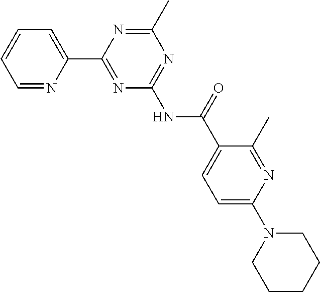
C1=NC(C2=NC(NC(C3=CC=C(N4CCCCC4)N=C3C)=O)=NC(C)=N2)=CC=C1
